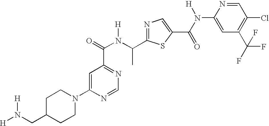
N1=C(C(N(C(=O)C2=NC=NC(N3CCC(CN([H])[H])CC3)=C2)[H])C)SC(C(N([H])C2=CC(C(F)(F)F)=C(Cl)C=N2)=O)=C1
